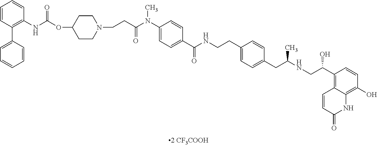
C1=CC(C2=CC=CC=C2)=C(NC(=O)OC2CCN(CCC(N(C3=CC=C(C(NCCC4=CC=C(CC(NCC(O)C5=C6C(=C(O)C=C5)NC(=O)C=C6)C)C=C4)=O)C=C3)C)=O)CC2)C=C1
